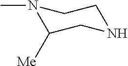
N1(C)C([Me])CNCC1
